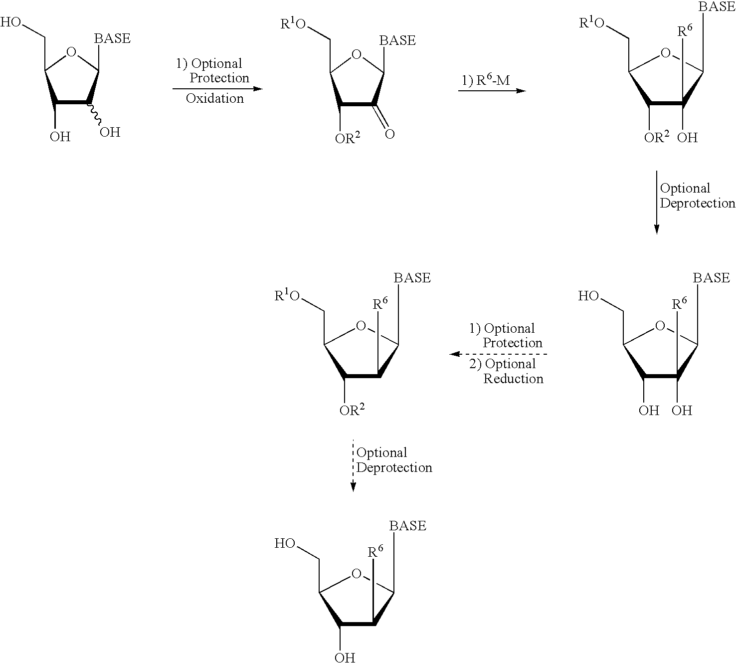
C1(O)C(O)C([BASE])OC1CO.C1([OR2])C(=O)C([BASE])OC1C[R1O].C1([OR2])C(O)([R6])C([BASE])OC1C[R1O].C1(O)C(O)([R6])C([BASE])OC1CO.C1([OR2])C([R6])C([BASE])OC1C[R1O].C1(O)C([R6])C([BASE])OC1CO
